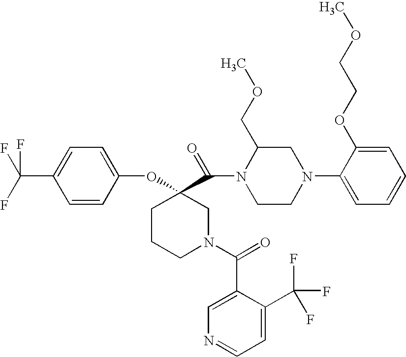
C1=CC(OC2(C(N3CCN(C4=CC=CC=C4OCCOC)CC3COC)=O)CCCN(C(=O)C3=CN=CC=C3C(F)(F)F)C2)=CC=C1C(F)(F)F
